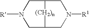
[R]N1CC2[(CH2)n]C(C1)CN([R1])C2
